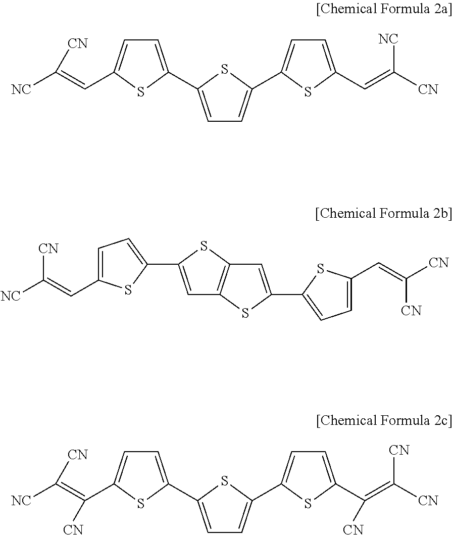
C1=C(C2=CC=C(C3=CC=C(C=C([CN])[NC])S3)S2)SC(C=C([NC])[CN])=C1.C(=C([NC])[CN])C1=CC=C(C2=CC3=C(S2)C=C(C2=CC=C(C=C([CN])[CN])S2)S3)S1.C1=C(C2=CC=C(C3=CC=C(C(=C([CN])[CN])[CN])S3)S2)SC(C(=C([NC])[CN])[CN])=C1
